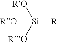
[RO][Si]([R])([RO])[RO]
